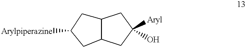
C12CC([Arylpiperazine])CC1CC(O)([Aryl])C2
